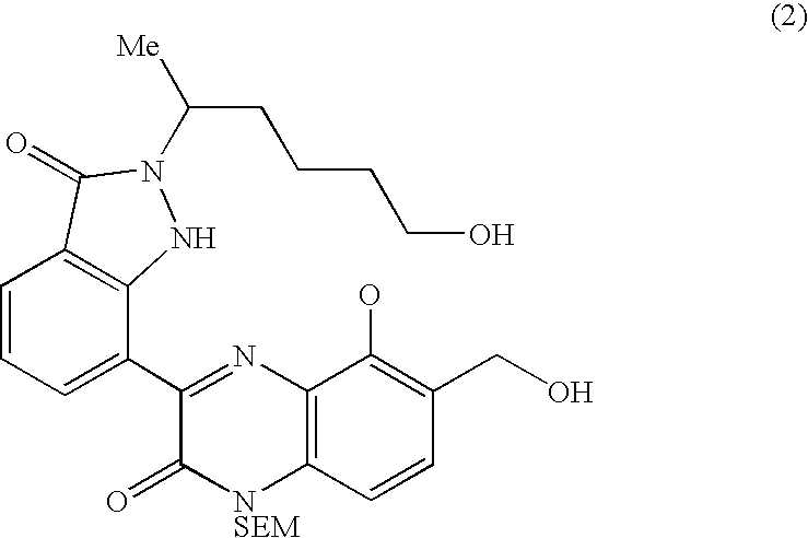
C1=CC=C(C2=NC3=C([NSEM]C2=O)C=CC(CO)=C3O)C2=C1C(=O)N(C(CCCCO)[Me])N2
